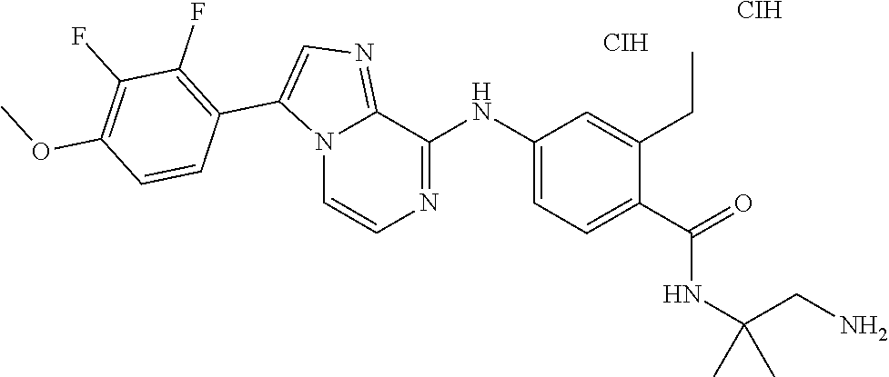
C1=C(C(=O)NC(C)(CN)C)C(CC)=CC(NC2=NC=CN3C2=NC=C3C2=C(F)C(F)=C(OC)C=C2)=C1.[CIH].[CIH]
